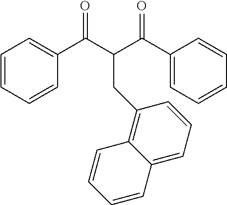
C1(C(C(C(C2=CC=CC=C2)=O)CC2=C3C(=CC=C2)C=CC=C3)=O)=CC=CC=C1
